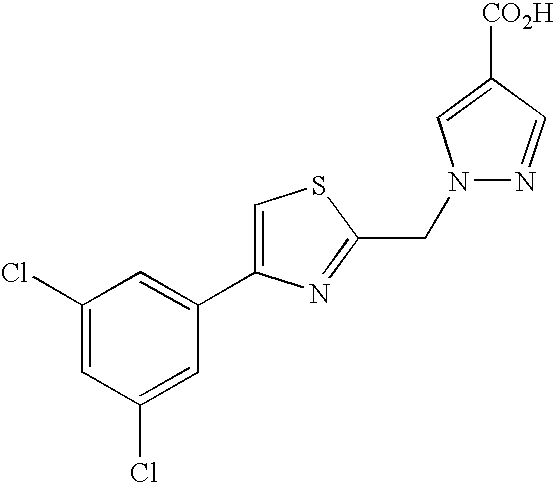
C1(Cl)=CC(Cl)=CC(C2=CSC(CN3N=CC([CO2H])=C3)=N2)=C1
